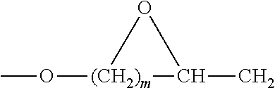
CO[(CH2)m]1C(C)O1
